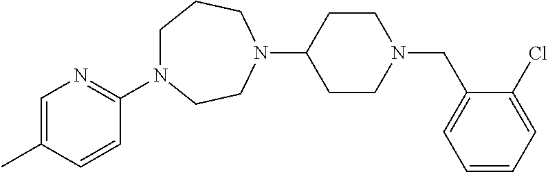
C1=C(C)C=CC(N2CCCN(C3CCN(CC4=CC=CC=C4Cl)CC3)CC2)=N1
